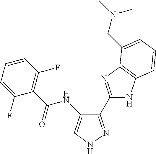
C1(C2=NC3=C(N2)C=CC=C3CN(C)C)=NNC=C1NC(C1=C(F)C=CC=C1F)=O
